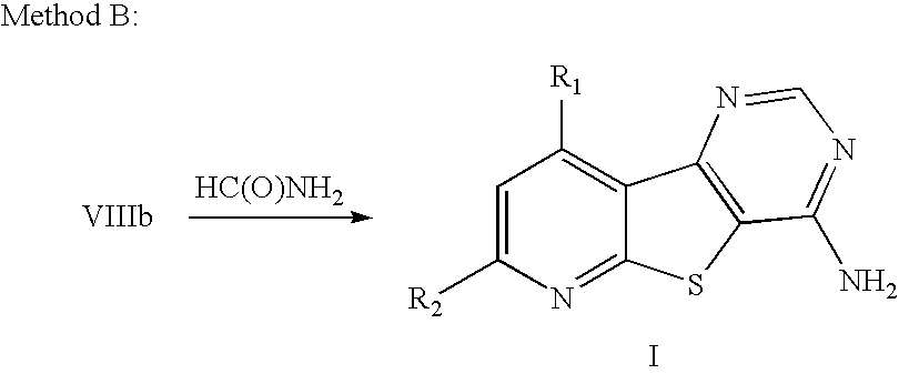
[HC(O)NH2].C1([R1])=C2C(=NC([R2])=C1)SC1=C2N=CN=C1N.I
